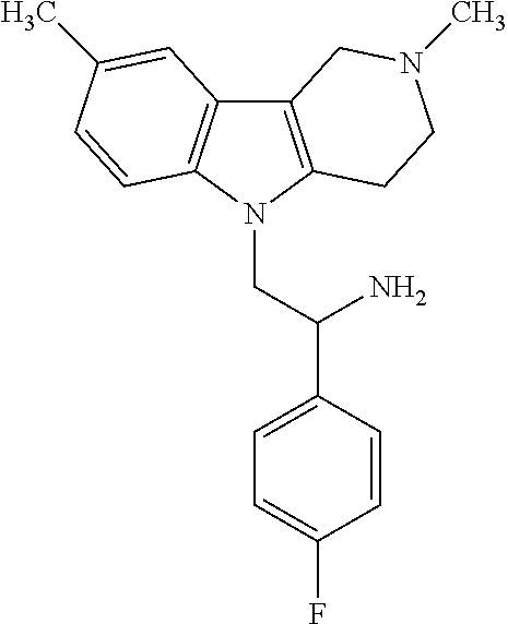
C12=C(N(CC(C3=CC=C(F)C=C3)N)C3=C1C=C(C)C=C3)CCN(C)C2
